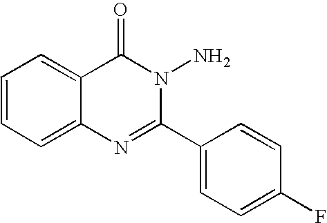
C12=CC=CC=C1C(=O)N(N)C(C1=CC=C(F)C=C1)=N2
